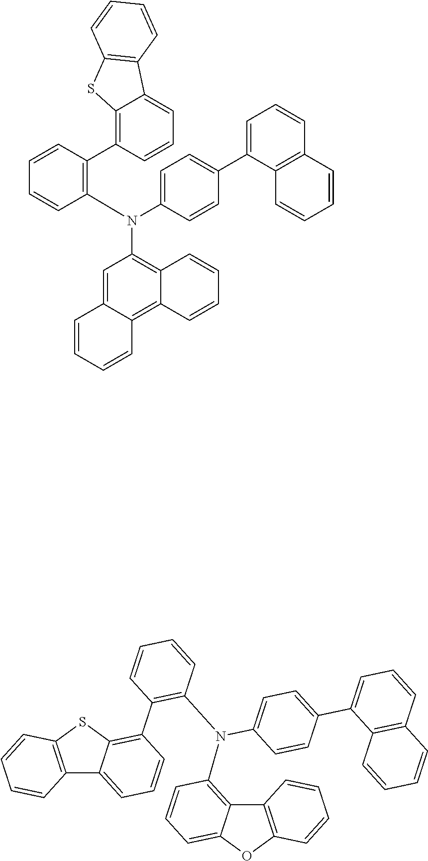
C12=C(SC3=C(C4=C(N(C5=CC=C(C6=CC=CC7=C6C=CC=C7)C=C5)C5=C6C(=CC=C5)OC5=C6C=CC=C5)C=CC=C4)C=CC=C13)C=CC=C2.C12=C(C3=C(N(C4=C5C(=C6C(=C4)C=CC=C6)C=CC=C5)C4=CC=C(C5=CC=CC6=C5C=CC=C6)C=C4)C=CC=C3)C=CC=C1C1=C(S2)C=CC=C1
